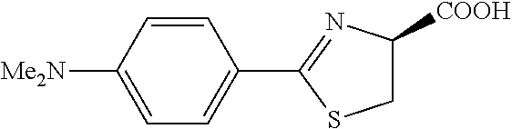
C1C([COOH])N=C(C2=CC=C([Me2N])C=C2)S1
